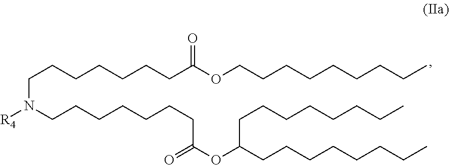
C(CCCC)CCCCOC(CCCCCCCN([R4])CCCCCCCC(OC(CCCCCCCC)CCCCCCCC)=O)=O
